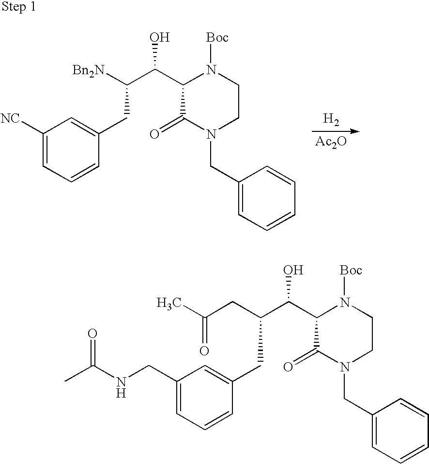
C1([NC])=CC=CC(CC(C(C2C(=O)N(CC3=CC=CC=C3)CCN2[Boc])O)[Bn2N])=C1.[H2].[Ac2O].C1(CNC(C)=O)=CC=CC(CC(C(C2C(=O)N(CC3=CC=CC=C3)CCN2[Boc])O)CC(C)=O)=C1
